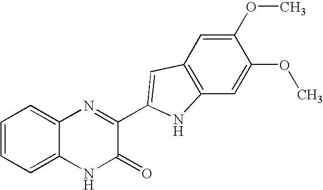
C1=C2C(=CC=C1)N=C(C1=CC3=C(C=C(OC)C(OC)=C3)N1)C(=O)N2
